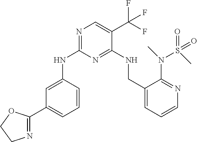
C1=C(NC2=NC=C(C(F)(F)F)C(NCC3=CC=CN=C3N(C)S(C)(=O)=O)=N2)C=CC=C1C1=NCCO1
